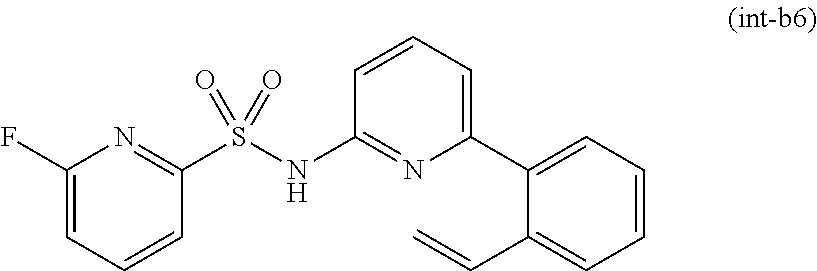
C1(F)=CC=CC(S(NC2=NC(C3=CC=CC=C3C=C)=CC=C2)(=O)=O)=N1
